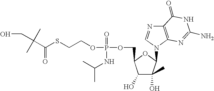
C(C(=O)SCCOP(OCC1C(O)C(O)(C)C(N2C=NC3=C2N=C(N)NC3=O)O1)(=O)NC(C)C)(C)(C)CO
